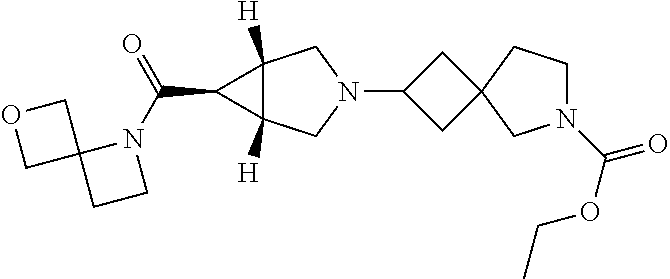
C1C(N2CC3([H])C([H])(C2)C3C(N2C3(CC2)COC3)=O)CC12CN(C(OCC)=O)CC2
